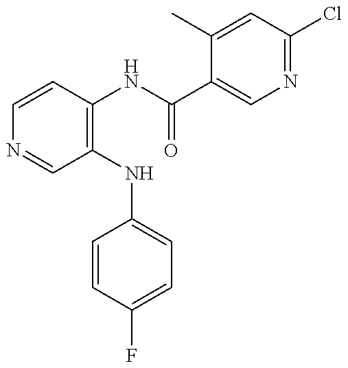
C1=CC(NC(C2=CN=C(Cl)C=C2C)=O)=C(NC2=CC=C(F)C=C2)C=N1
